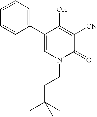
C1(C2=CC=CC=C2)=CN(CCC(C)(C)C)C(=O)C([CN])=C1O
